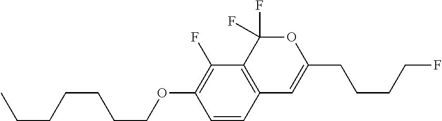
C1=CC2=C(C(F)=C1OCCCCCCC)C(F)(F)OC(CCCCF)=C2
